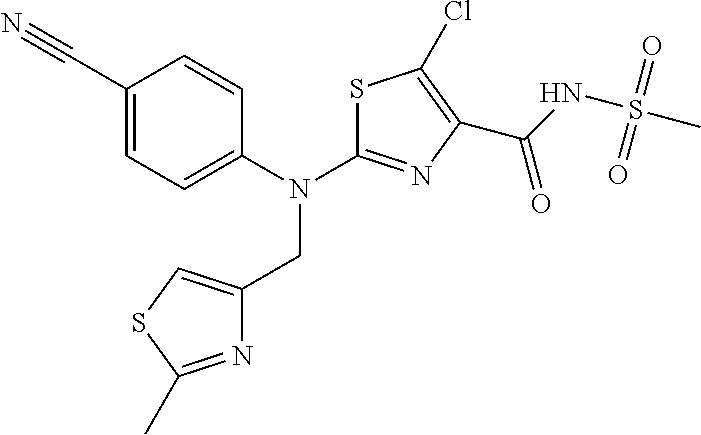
C1(C#N)=CC=C(N(C2=NC(C(NS(C)(=O)=O)=O)=C(Cl)S2)CC2=CSC(C)=N2)C=C1
